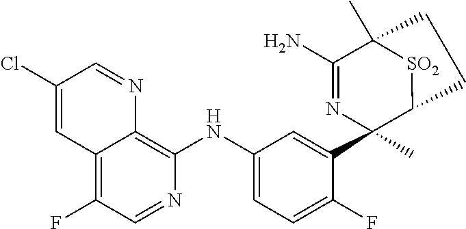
C1(Cl)=CC2=C(F)C=NC(NC3=CC=C(F)C(C4(C)C5[SO2]C(C)(C(N)=N4)CC5)=C3)=C2N=C1
